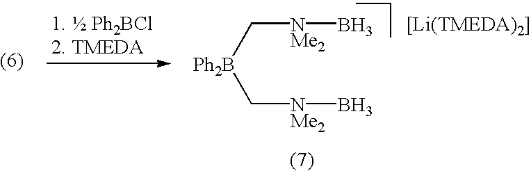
[Ph2B](C[NMe2]B)C[NMe2]B
